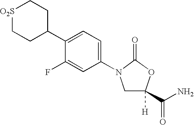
C1(C2=CC=C(N3CC([H])(C(N)=O)OC3=O)C=C2F)CC[O2S]CC1
